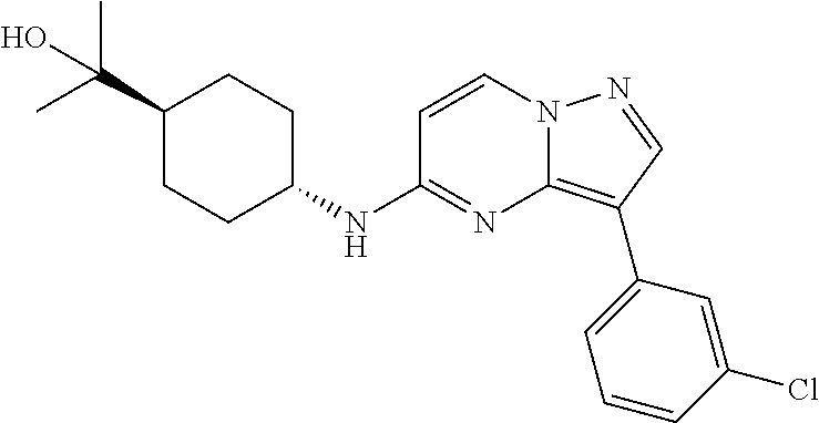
C1(C(C)(O)C)CCC(NC2=NC3=C(C4=CC=CC(Cl)=C4)C=NN3C=C2)CC1
